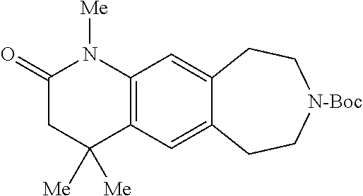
C1(=O)CC([Me])([Me])C2=C(N1[Me])C=C1C(=C2)CC[N-Boc]CC1
